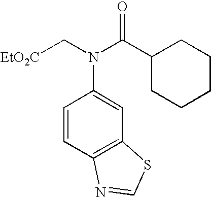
[EtO2C]CN(C(C1CCCCC1)=O)C1=CC2=C(C=C1)N=CS2
